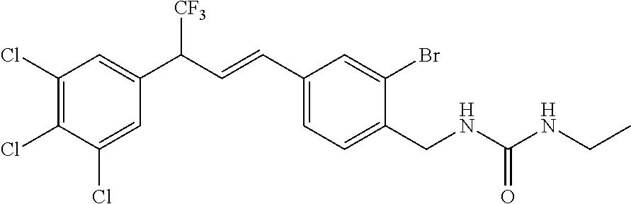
C1(Cl)=C(Cl)C(Cl)=CC(C(C=CC2=CC=C(CNC(=O)NCC)C(Br)=C2)[CF3])=C1
